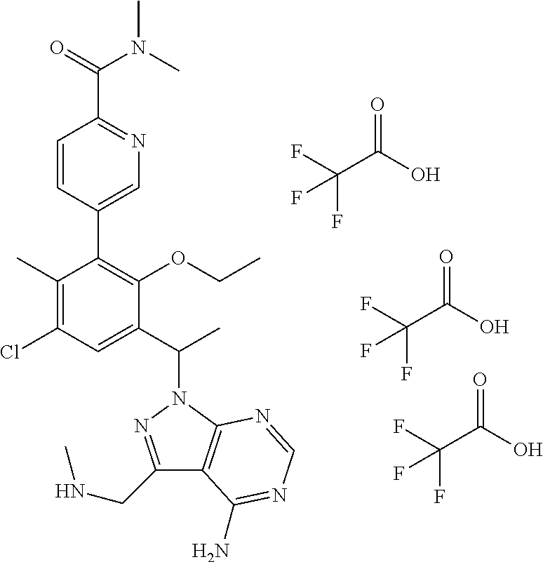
C1(CNC)=NN(C(C2=CC(Cl)=C(C)C(C3=CN=C(C(=O)N(C)C)C=C3)=C2OCC)C)C2=C1C(N)=NC=N2.FC(C(O)=O)(F)F.FC(C(O)=O)(F)F.FC(C(O)=O)(F)F
